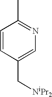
C1=CC(C[NiPr2])=CN=C1C
